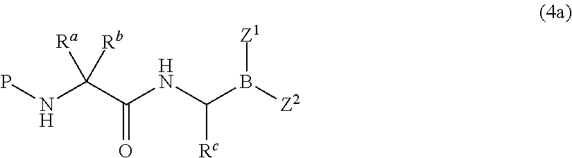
C(=O)(C(NP)([Ra])[Rb])NC(B([Z2])[Z1])[Rc]
